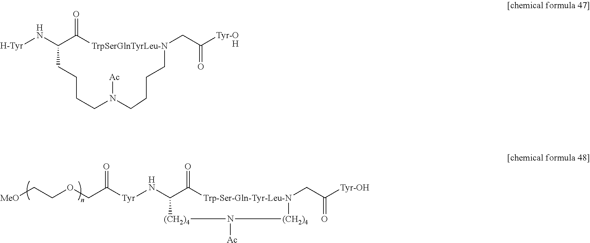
[H-Tyr]NC1C(=O)[TrpSerGlnTyrLeu-N](CC([Tyr-O])=O)CCCCN([Ac])CCCC1.[H].[MeO]CCOCC([Tyr]NC1C(=O)[Trp-Ser-Gln-Tyr-Leu-N](CC([Tyr-OH])=O)[(CH2)4]N([Ac])[(CH2)4]1)=O
